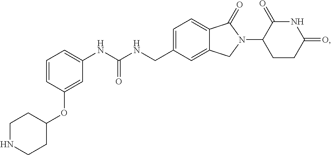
C1=CC=C(NC(NCC2=CC=C3C(=C2)CN(C2CCC(=O)NC2=O)C3=O)=O)C=C1OC1CCNCC1
